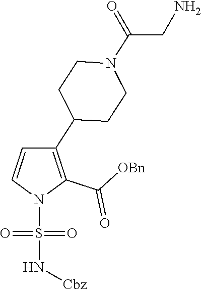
C1(C2=C(C([OBn])=O)N(S(=O)(=O)N[Cbz])C=C2)CCN(C(=O)CN)CC1
